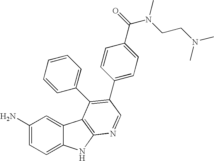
C1(N)=CC=C2C(=C1)C1=C(N2)N=CC(C2=CC=C(C(=O)N(CCN(C)C)C)C=C2)=C1C1=CC=CC=C1
